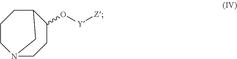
C1CN2CCC(O[Y][Z])C(C1)C2
